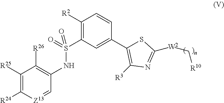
C1([R2])=C(S(NC2=C([R26])C([R25])=C([R24])[Z13]=C2)(=O)=O)C=C(C2=C([R3])N=C([W2]C[R10])S2)C=C1
